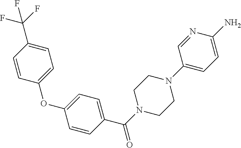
C1=CC(C(F)(F)F)=CC=C1OC1=CC=C(C(N2CCN(C3=CC=C(N)N=C3)CC2)=O)C=C1
